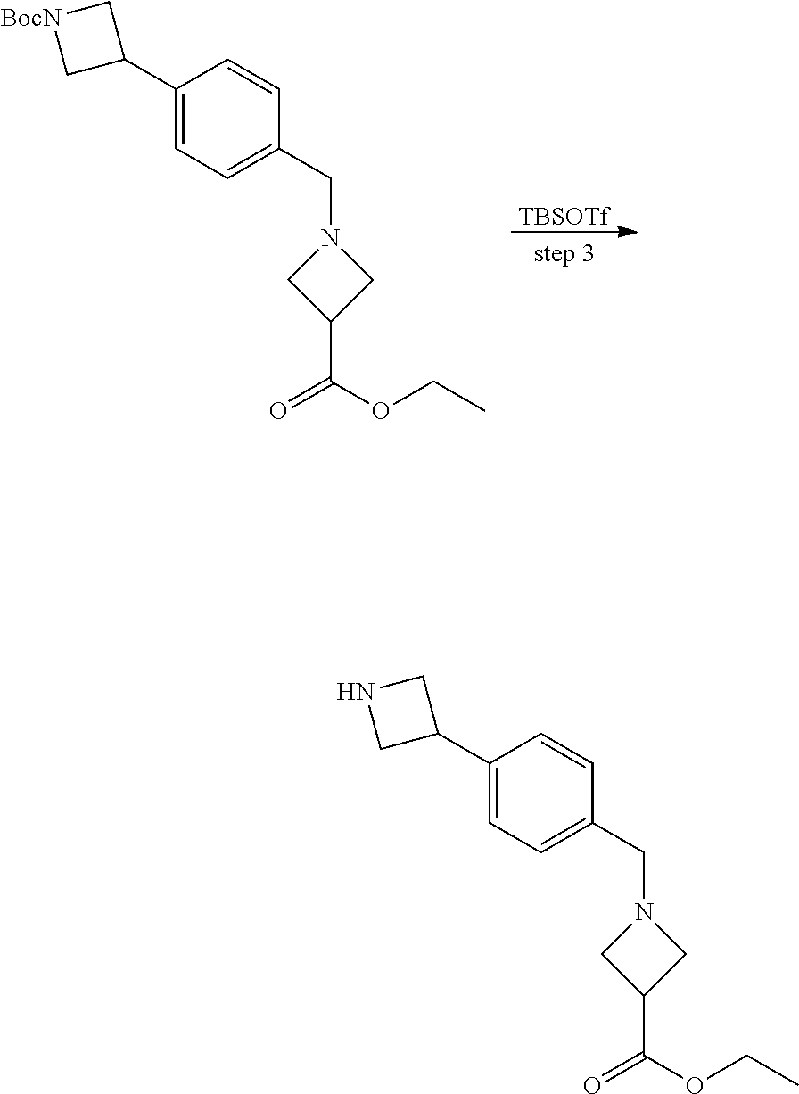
[TBSOTf].C1(C2C[BocN]C2)=CC=C(CN2CC(C(OCC)=O)C2)C=C1.C1(C2CNC2)=CC=C(CN2CC(C(OCC)=O)C2)C=C1
